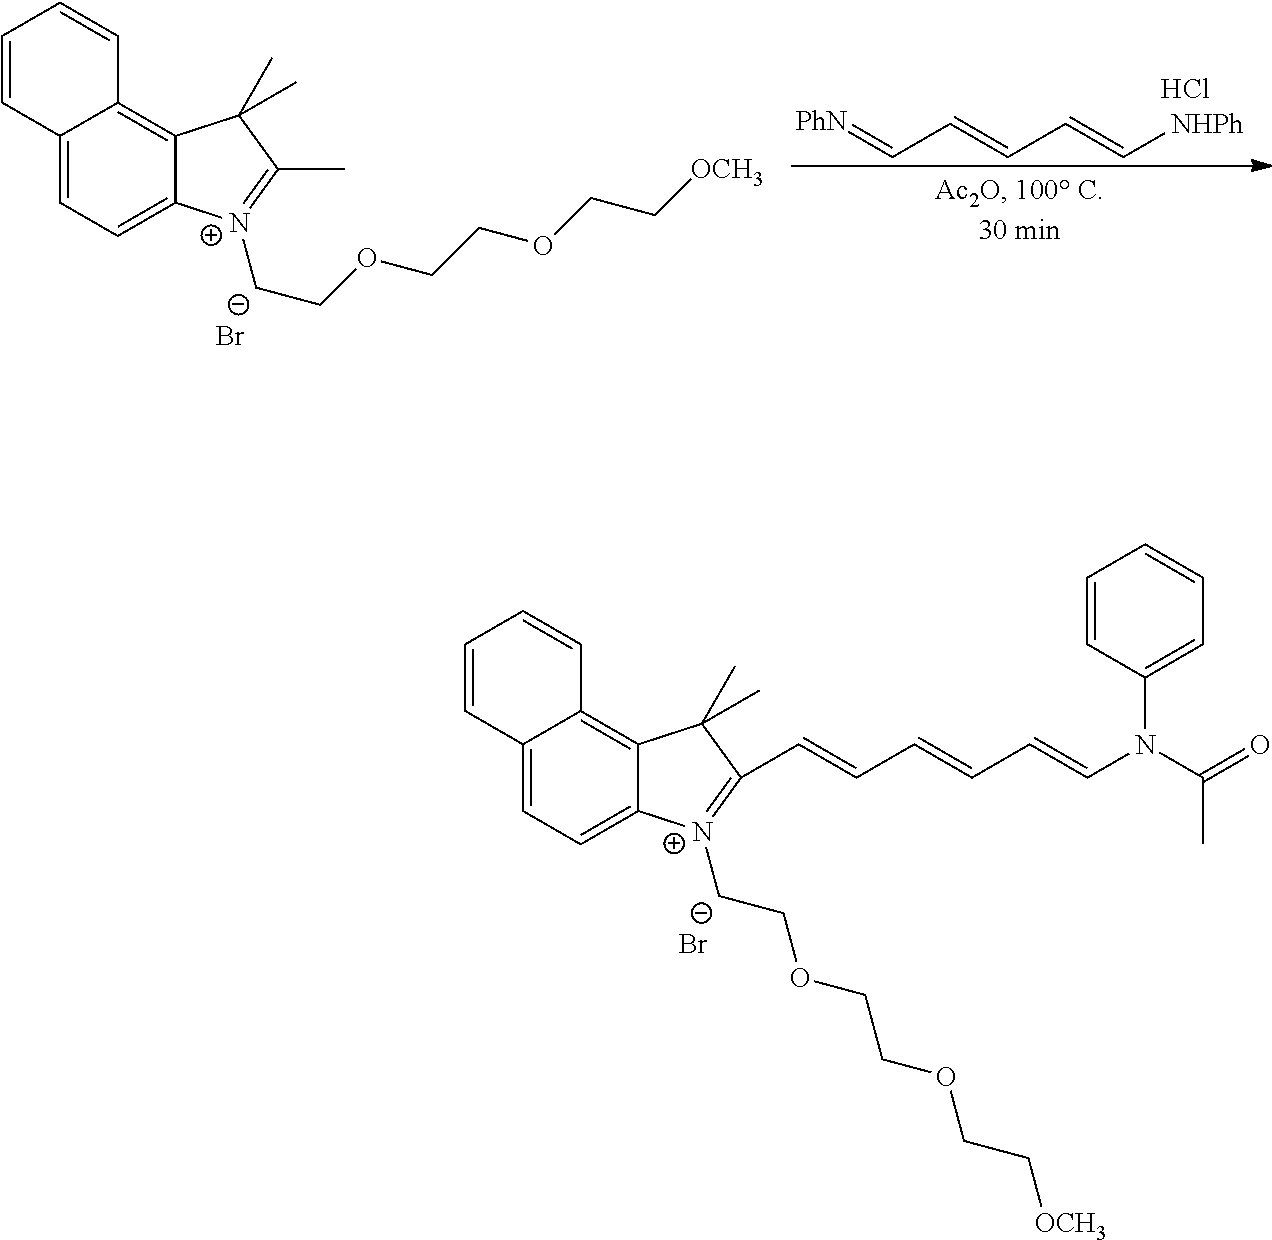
C12=CC=C3C(=C1C=CC=C2)C(C)(C)C(C=CC=CC=CN(C(=O)C)C1=CC=CC=C1)=[N+]3CCOCCOCC[OCH3].[Br-].C12=CC=C3C(=C1C=CC=C2)C(C)(C)C(C)=[N+]3CCOCCOCC[OCH3].[Br-].[PhN]=CC=CC=C[NHPh].Cl
